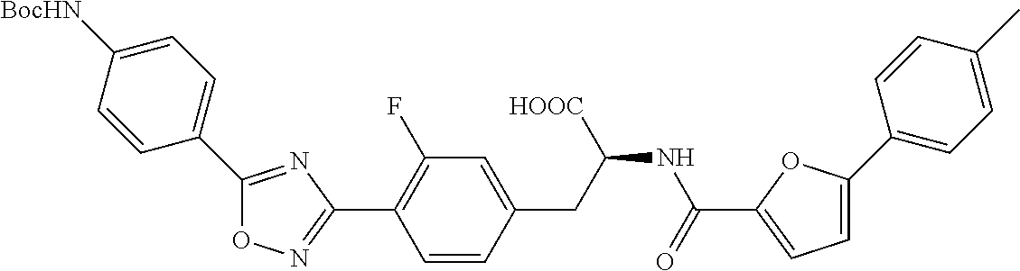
O1N=C(C2=C(F)C=C(CC(NC(C3=CC=C(C4=CC=C(C)C=C4)O3)=O)[HOOC])C=C2)N=C1C1=CC=C([BocHN])C=C1
